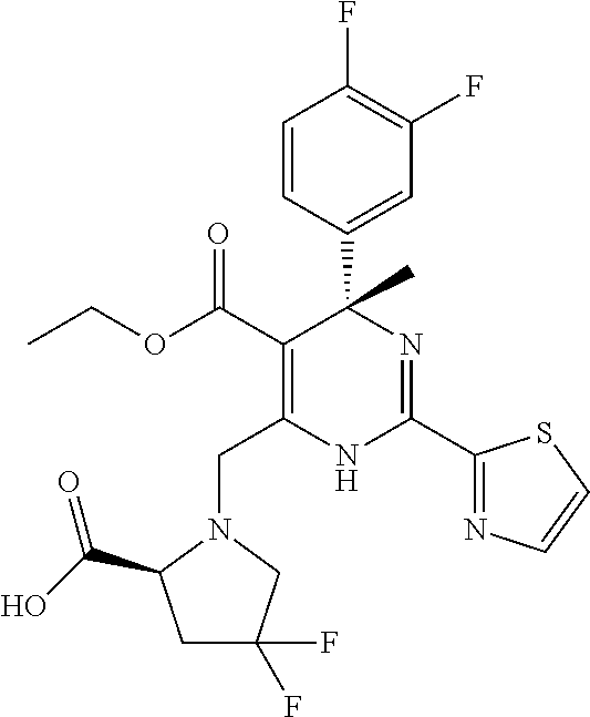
C(C1=C(C(OCC)=O)C(C2=CC(F)=C(F)C=C2)(C)N=C(C2=NC=CS2)N1)N1CC(F)(F)CC1C(O)=O
